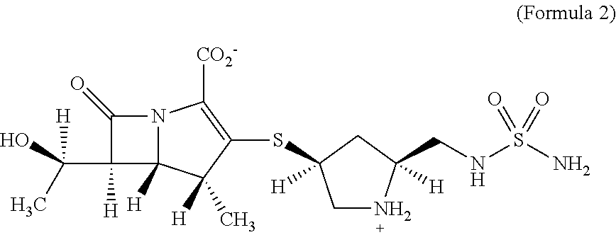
N12C([H])(C([H])(C)C(SC3([H])CNC(CNS(N)(=O)=O)([H])C3)=C1[CO2-])C(C(C)(O)[H])([H])C2=O
